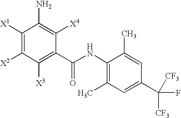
C1([X1])=C([X2])C([X3])=C(C(NC2=C(C)C=C(C([CF3])(F)[CF3])C=C2C)=O)C([X4])=C1N
